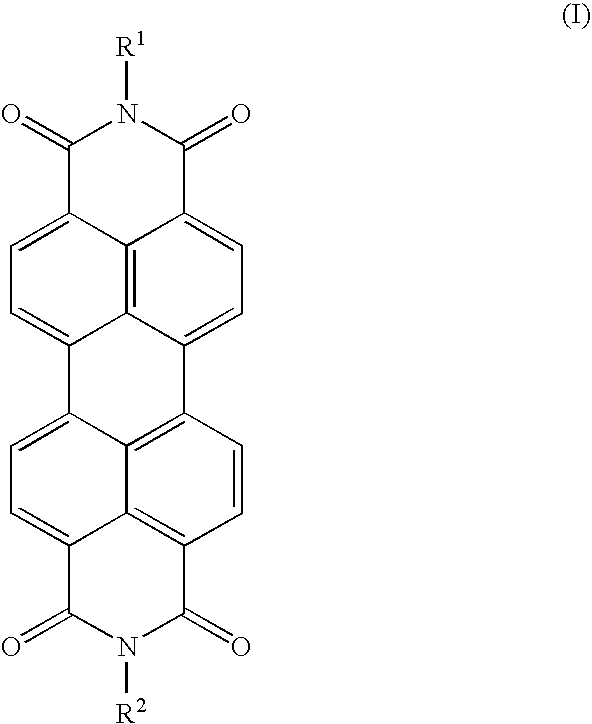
C1(=O)C2=CC=C3C4=C2C(=CC=C4C2=C4C3=CC=C3C4=C(C=C2)C(=O)N([R2])C3=O)C(=O)N1[R1]
